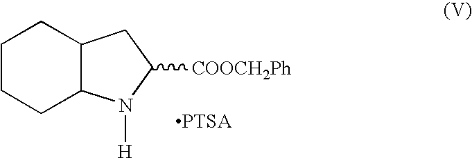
C1CCC2C(C1)CC([COOCH2Ph])N2[H]
